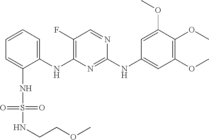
C1=CC=C(NC2=C(F)C=NC(NC3=CC(OC)=C(OC)C(OC)=C3)=N2)C(NS(NCCOC)(=O)=O)=C1
